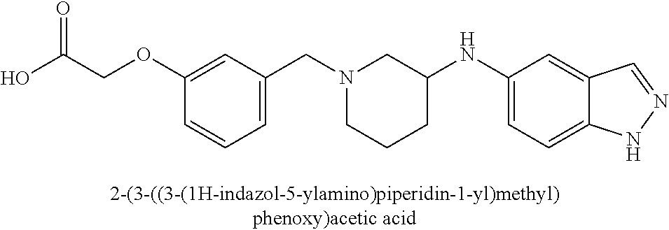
N1(CC2=CC=CC(OCC(O)=O)=C2)CCCC(NC2=CC=C3C(=C2)C=NN3)C1
